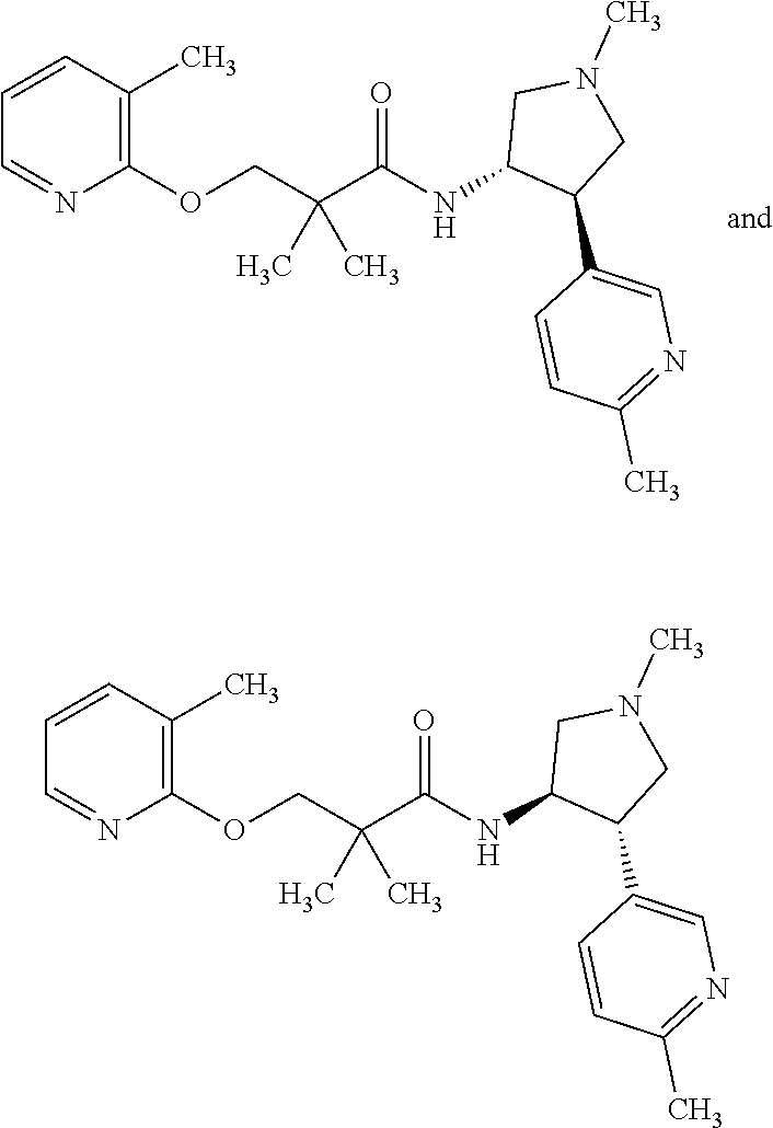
C1(OCC(C(NC2C(C3=CN=C(C)C=C3)CN(C)C2)=O)(C)C)=C(C)C=CC=N1.C1(OCC(C(NC2C(C3=CN=C(C)C=C3)CN(C)C2)=O)(C)C)=C(C)C=CC=N1
